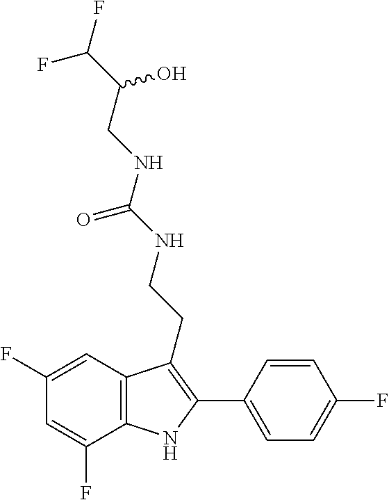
C(CNC(=O)NCCC1=C(C2=CC=C(F)C=C2)NC2=C1C=C(F)C=C2F)(C(F)F)O
